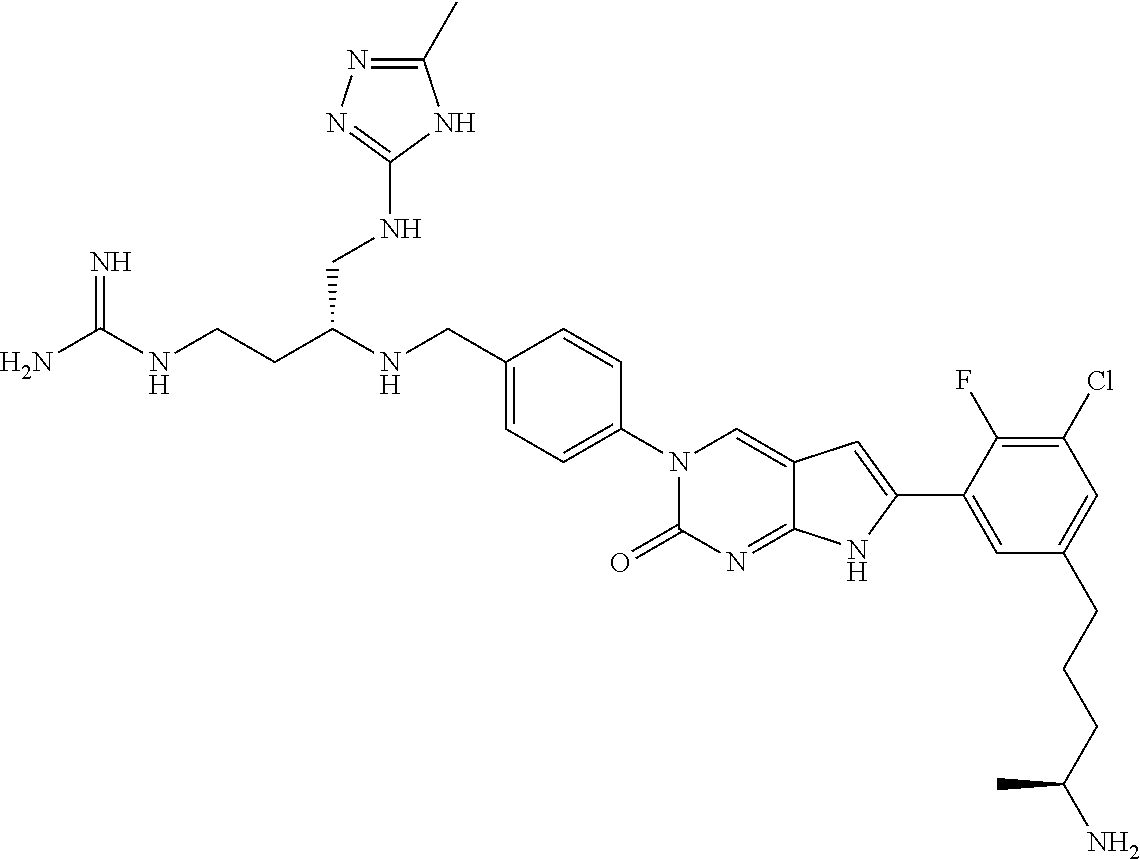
C(CC(NCC1=CC=C(N2C(=O)N=C3C(=C2)C=C(C2=CC(CCCC(N)C)=CC(Cl)=C2F)N3)C=C1)CNC1=NN=C(C)N1)NC(N)=N
